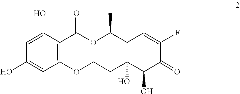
C12=C(C(O)=CC(O)=C1)C(=O)OC(C)CC=C(F)C(=O)C(O)C(O)CCO2
